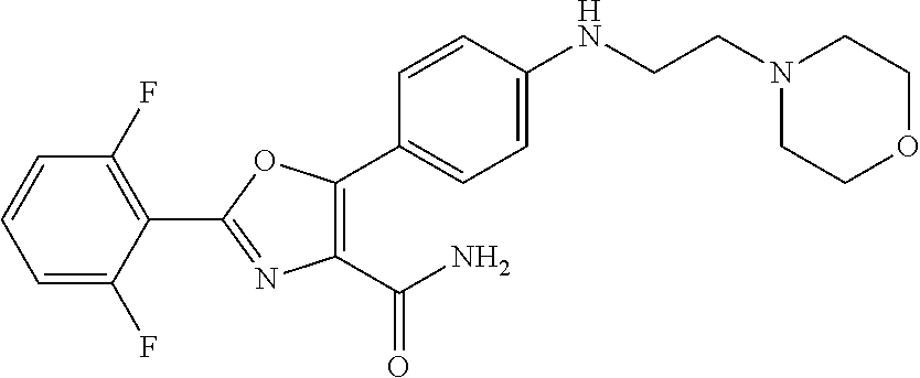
C1(C(N)=O)=C(C2=CC=C(NCCN3CCOCC3)C=C2)OC(C2=C(F)C=CC=C2F)=N1
